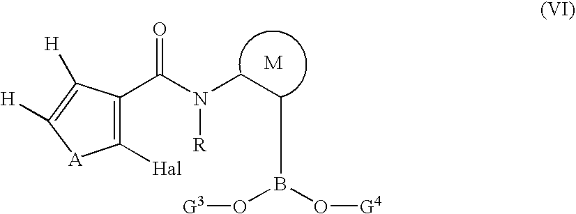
C1([Hal])=C(C(N(CCB(O[G3])O[G4])[R])=O)C([H])=C([H])[A]1
